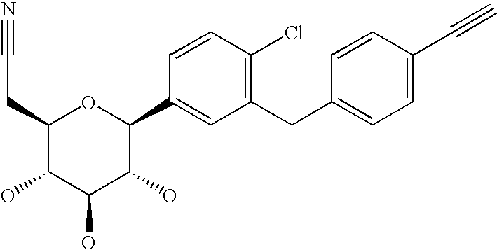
C1(CC#N)C(O)C(O)C(O)C(C2=CC(CC3=CC=C(C#C)C=C3)=C(Cl)C=C2)O1
